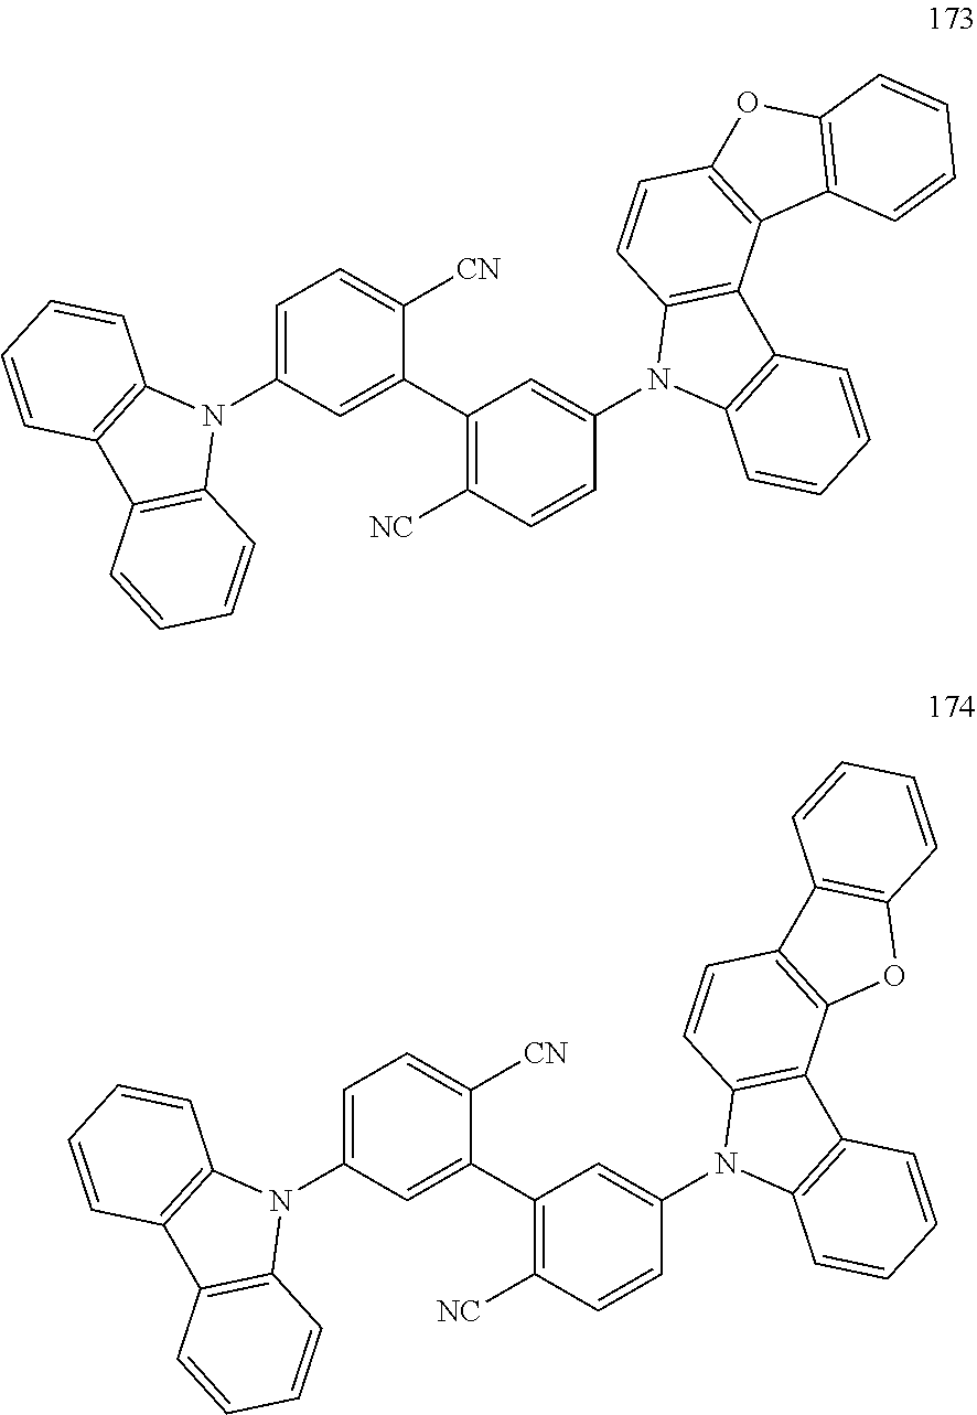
C1=C(N2C3=C(C4=C2C=CC=C4)C=CC=C3)C=C(C2=C([NC])C=CC(N3C4=C(C5=C3C=CC3=C5C5=C(O3)C=CC=C5)C=CC=C4)=C2)C([CN])=C1.C1=C(N2C3=C(C4=C2C=CC=C4)C=CC=C3)C=C(C2=C([NC])C=CC(N3C4=C(C5=C3C=CC3=C5OC5=C3C=CC=C5)C=CC=C4)=C2)C([CN])=C1
